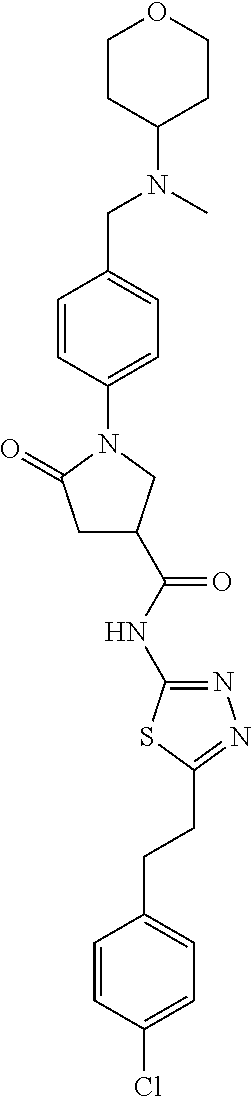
C1C(C(=O)NC2=NN=C(CCC3=CC=C(Cl)C=C3)S2)CN(C2=CC=C(CN(C3CCOCC3)C)C=C2)C1=O
